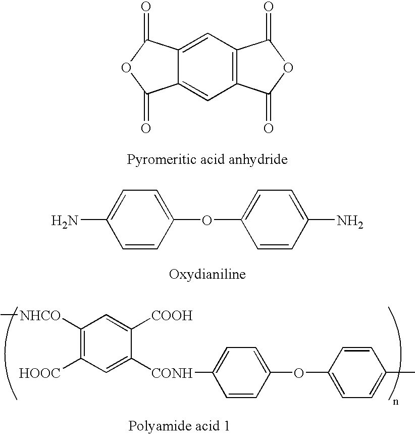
C12=CC3=C(C=C1C(=O)OC2=O)C(=O)OC3=O.C1=CC(OC2=CC=C(N)C=C2)=CC=C1N.C1=C([CONH]C2=CC=C(OC3=CC=C(C)C=C3)C=C2)C([COOH])=CC([NHCO]C)=C1[HOOC]
